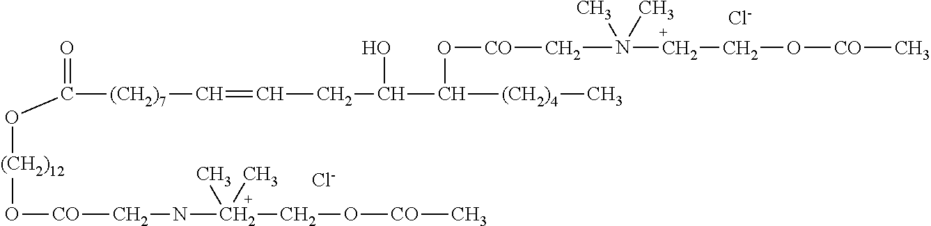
[(CH2)12](OC(=O)[(CH2)7]C=CCC(C([(CH2)4]C)O[CO]CN(CCO[CO]C)(C)C)O)O[CO]CNC(CO[CO]C)(C)C.[Cl-].[Cl-]
